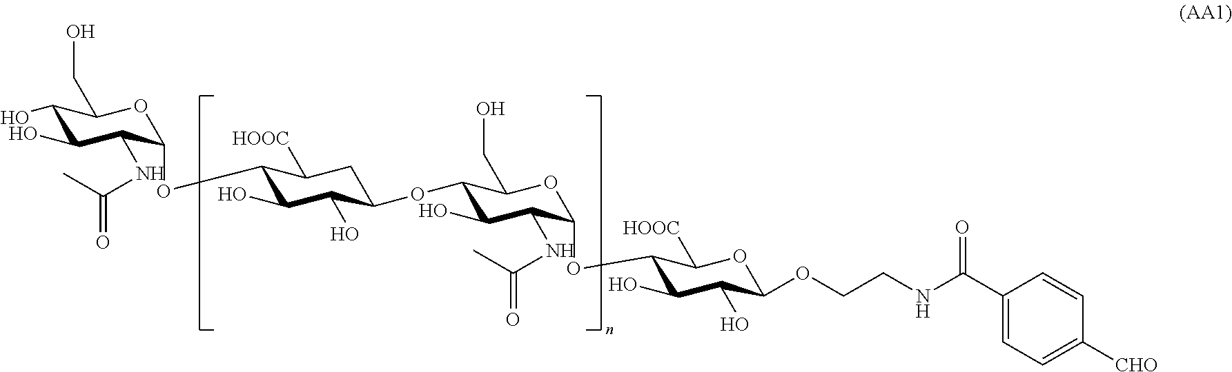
C1(O)C(O)C(NC(=O)C)C(OC2C(O)C(O)C(OC3C(O)C(NC(C)=O)C(OC4C(O)C(O)C(OCCNC(C5=CC=C([CHO])C=C5)=O)OC4[HOOC])OC3CO)CC2[HOOC])OC1CO
